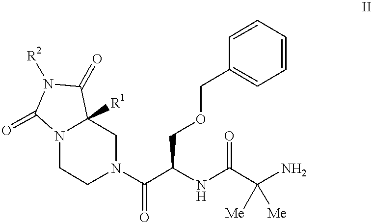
N12CCN(C(C(NC(C(N)([Me])[Me])=O)COCC3=CC=CC=C3)=O)CC1([R1])C(=O)N([R2])C2=O
